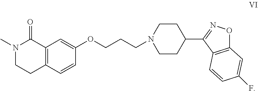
N1(C)CCC2=C(C1=O)C=C(OCCCN1CCC(C3=NOC4=C3C=CC(F)=C4)CC1)C=C2
